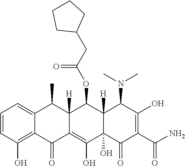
C1=CC(O)=C2C(=C1)C(C)C1([H])C(=C(O)C3(O)C([H])(C1OC(CC1CCCC1)=O)C(N(C)C)C(O)=C(C(N)=O)C3=O)C2=O
